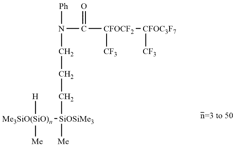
[Me3SiO(SiO)n]([SiOSiMe3]([Me])CCCN([Ph])C(=O)[CFOCF2]([CF3])[CFOC3F7][CF3])([H])[Me]
